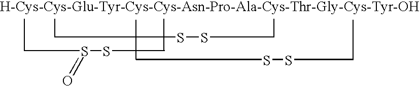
CSSC.CS(SC)=O.CSSC
